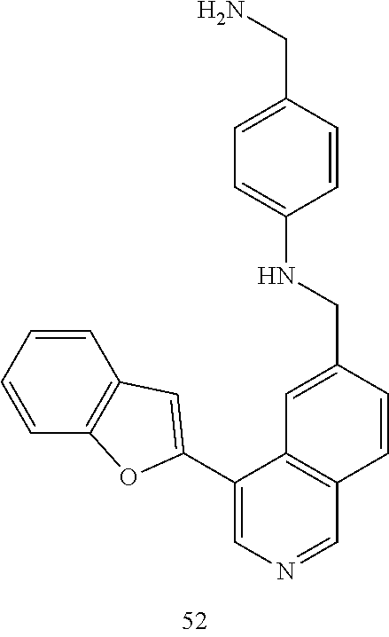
C1=CC=CC2=C1C=C(C1=CN=CC3=C1C=C(CNC1=CC=C(CN)C=C1)C=C3)O2
